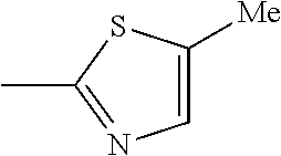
C1=C([Me])SC(C)=N1
